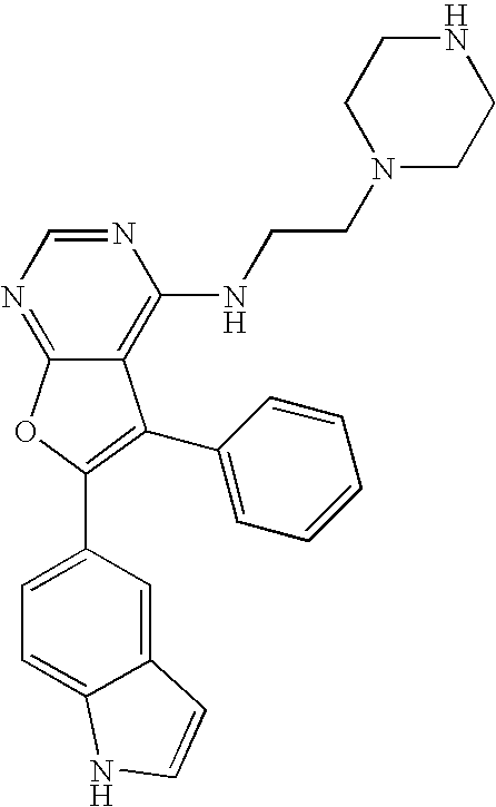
C12=NC=NC(NCCN3CCNCC3)=C1C(C1=CC=CC=C1)=C(C1=CC=C3C(=C1)C=CN3)O2
